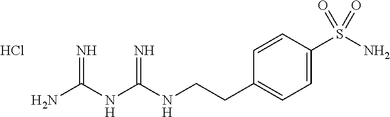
C(CC1=CC=C(S(N)(=O)=O)C=C1)NC(NC(N)=N)=N.Cl
